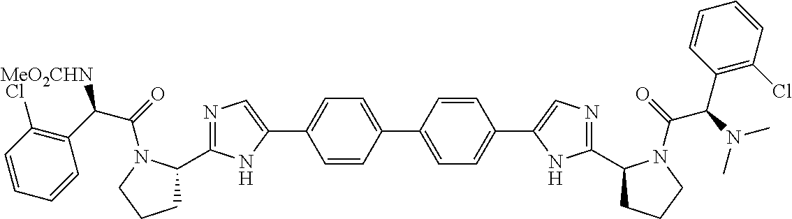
C1(C2=NC=C(C3=CC=C(C4=CC=C(C5=CN=C(C6CCCN6C(=O)C(N(C)C)C6=C(Cl)C=CC=C6)N5)C=C4)C=C3)N2)CCCN1C(=O)C([MeO2CHN])C1=C(Cl)C=CC=C1
